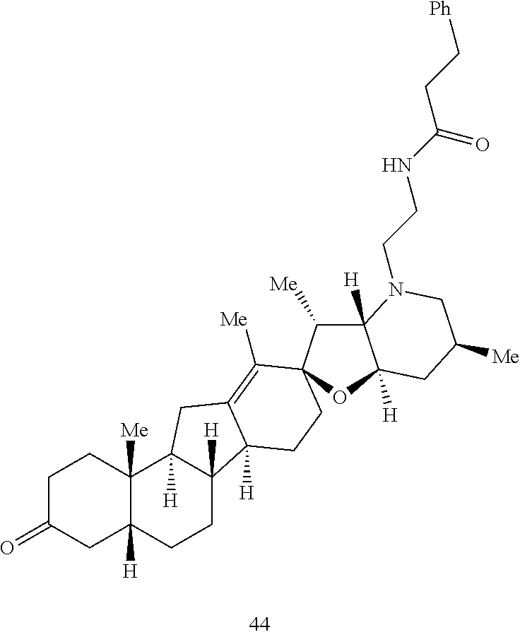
C1C(=O)CC2([H])C([Me])(C1)C1([H])C([H])(CC2)C2([H])C(=C([Me])C3(CC2)C([Me])C2([H])C([H])(O3)CC([Me])CN2CCNC(CC[Ph])=O)C1
